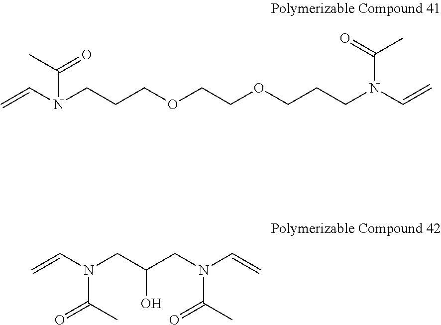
C=CN(CCCOCCOCCCN(C=C)C(=O)C)C(C)=O.C=CN(CC(CN(C=C)C(C)=O)O)C(C)=O
